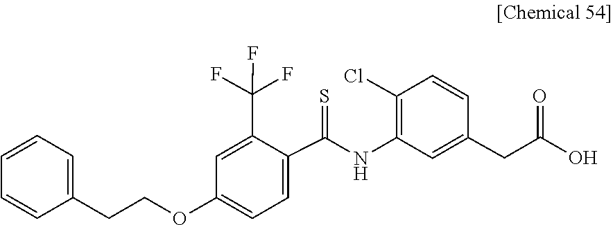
C1=C(CC(=O)O)C=CC(Cl)=C1NC(C1=CC=C(OCCC2=CC=CC=C2)C=C1C(F)(F)F)=S
